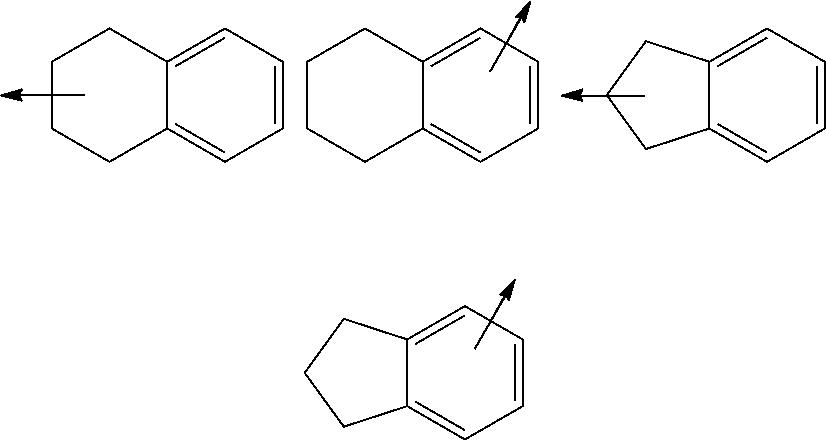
C12=CC=CC=C1CCC2.C12=CC=CC=C1CCCC2.C12=CC=CC=C1CCCC2.C1=CC=C2C(=C1)CCC2
